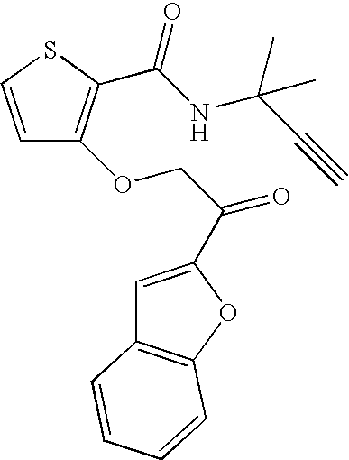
C1=CSC(C(NC(C#C)(C)C)=O)=C1OCC(=O)C1=CC2=C(O1)C=CC=C2
